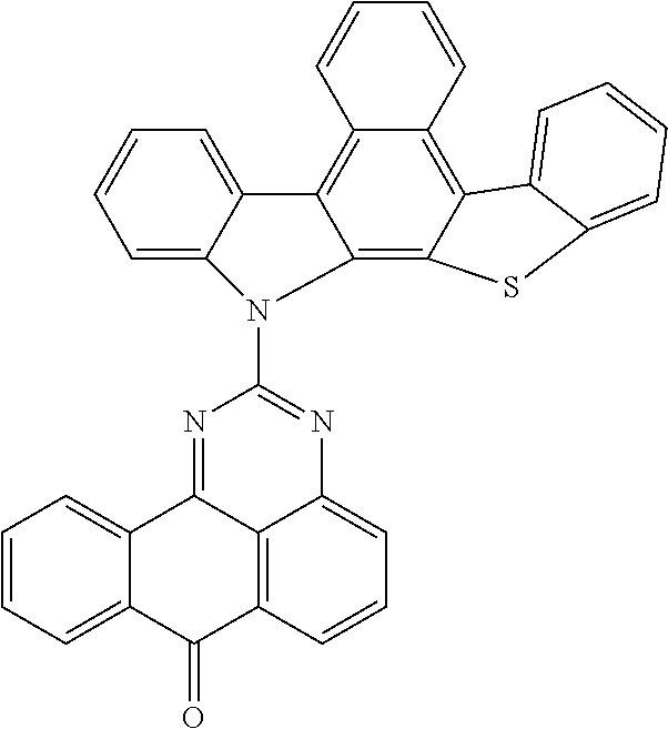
C1=CC=C2C(=C1)C1=C3C(=C4C(=C1N2C1=NC2=CC=CC5=C2C(=N1)C1=CC=CC=C1C5=O)SC1=CC=CC=C41)C=CC=C3
